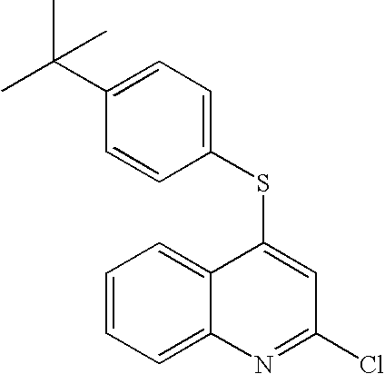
C1(SC2=CC(Cl)=NC3=CC=CC=C32)=CC=C(C(C)(C)C)C=C1
